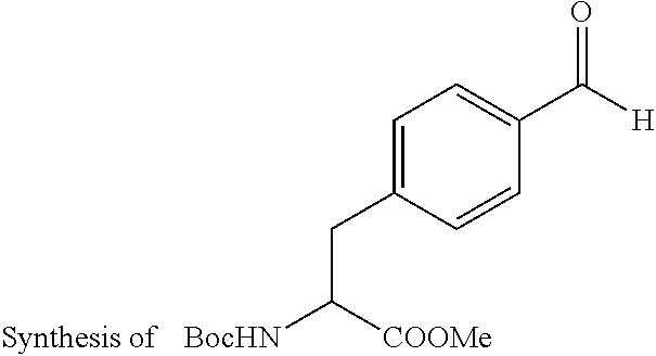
C1=C(CC([BocHN])[COOMe])C=CC(C([H])=O)=C1
